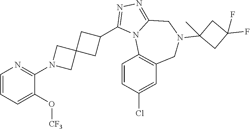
C1=CC=C(O[CF3])C(N2CC3(C2)CC(C2=NN=C4N2C2=C(CN(C5(C)CC(F)(F)C5)C4)C=C(Cl)C=C2)C3)=N1
